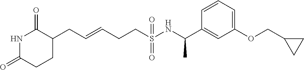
C(C=CCCS(NC(C1=CC(OCC2CC2)=CC=C1)C)(=O)=O)C1CCC(=O)NC1=O
